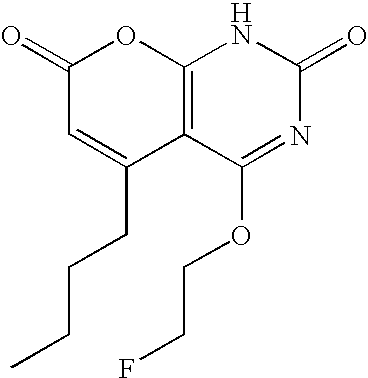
C1(=O)C=C(CCCC)C2=C(O1)NC(=O)N=C2OCCF
